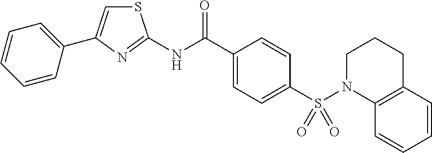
C1(C(NC2=NC(C3=CC=CC=C3)=CS2)=O)=CC=C(S(=O)(=O)N2C3=C(C=CC=C3)CCC2)C=C1
